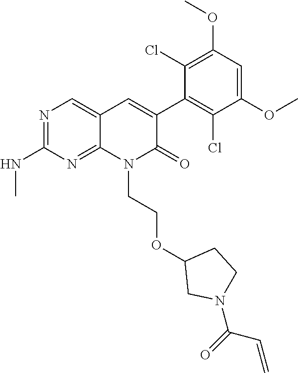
C1(NC)=NC=C2C(=N1)N(CCOC1CN(C(=O)C=C)CC1)C(=O)C(C1=C(Cl)C(OC)=CC(OC)=C1Cl)=C2
